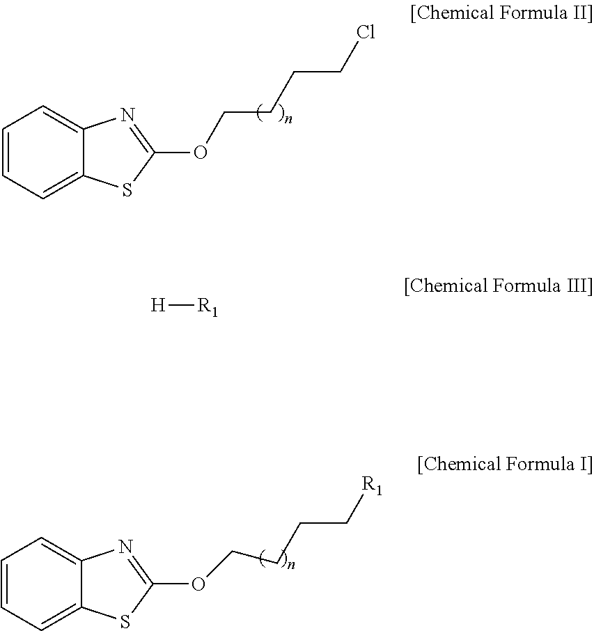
C1=CC=C2C(=C1)N=C(OCCCCCl)S2.C1=CC=C2C(=C1)N=C(OCCCC[R1])S2.[H][R1]
